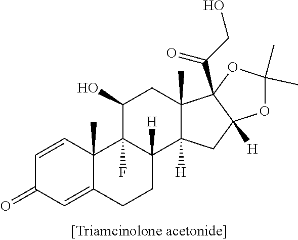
C1=CC2(C)C(=CC1=O)CCC1([H])C2(F)C(O)CC2(C)C1([H])CC1([H])C2(C(=O)CO)OC(C)(C)O1
